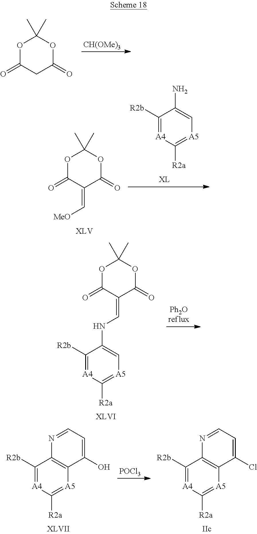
[CH(OMe)3].O1C(=O)CC(=O)OC1(C)C.O1C(=O)C(=C[MeO])C(=O)OC1(C)C.C1([R2b])=[A4]C([R2a])=[A5]C=C1N.C1([R2b])=[A4]C([R2a])=[A5]C=C1NC=C1C(=O)OC(C)(C)OC1=O.C1([R2b])=[A4]C([R2a])=[A5]C2=C1N=CC=C2O.[POCl3].C1([R2b])=[A4]C([R2a])=[A5]C2=C1N=CC=C2Cl
